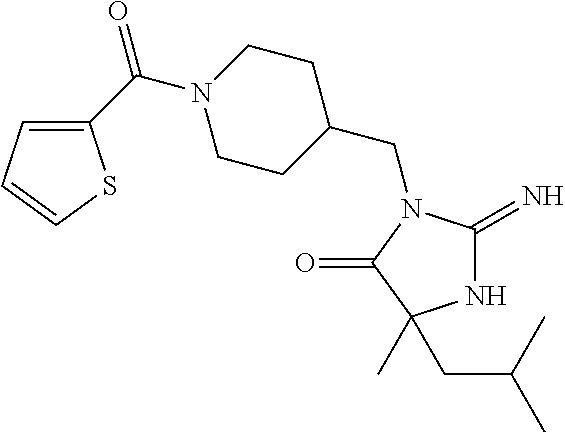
N1C(=N)N(CC2CCN(C(C3=CC=CS3)=O)CC2)C(=O)C1(C)CC(C)C
